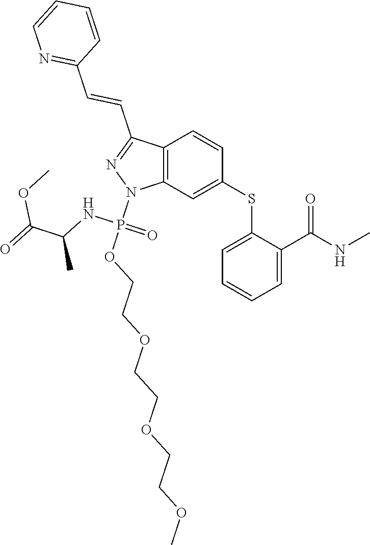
C1(SC2=CC3=C(C=C2)C(C=CC2=NC=CC=C2)=NN3P(OCCOCCOCCOC)(NC(C)C(=O)OC)=O)=CC=CC=C1C(NC)=O
